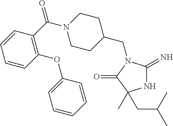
N1C(=N)N(CC2CCN(C(C3=C(OC4=CC=CC=C4)C=CC=C3)=O)CC2)C(=O)C1(C)CC(C)C
